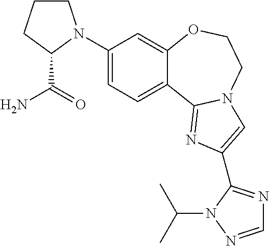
C1(N2CCCC2C(N)=O)=CC=C2C(=C1)OCCN1C2=NC(C2=NC=NN2C(C)C)=C1
